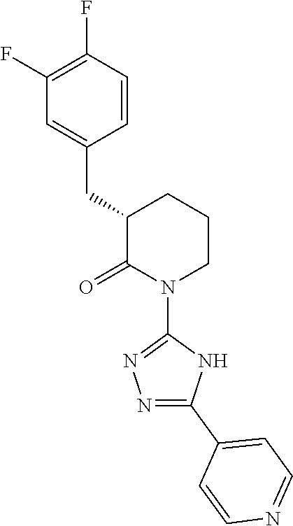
C1(F)=C(F)C=CC(CC2C(=O)N(C3=NN=C(C4=CC=NC=C4)N3)CCC2)=C1
